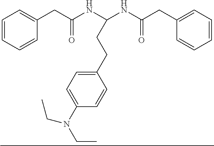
C1=CC=CC(CC(NC(NC(CC2=CC=CC=C2)=O)CCC2=CC=C(N(CC)CC)C=C2)=O)=C1
